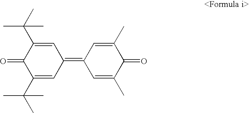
C1=C(C(C)(C)C)C(=O)C(C(C)(C)C)=CC1=C1C=C(C)C(=O)C(C)=C1
